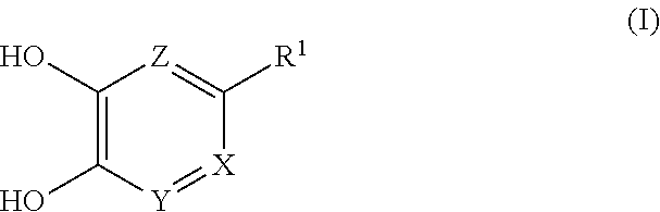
C1(O)=C(O)[Y]=[X]C([R1])=[Z]1
